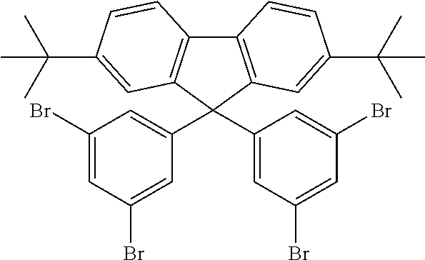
C12=C(C(C3=CC(Br)=CC(Br)=C3)(C3=CC(Br)=CC(Br)=C3)C3=C1C=CC(C(C)(C)C)=C3)C=C(C(C)(C)C)C=C2
